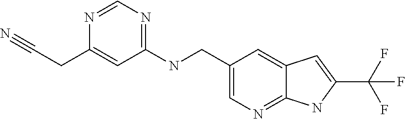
C1(NCC2=CN=C3C(=C2)C=C(C(F)(F)F)N3)=NC=NC(CC#N)=C1
